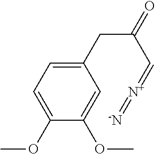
C1(OC)=CC=C(CC(C=[N+]=[-N])=O)C=C1OC
